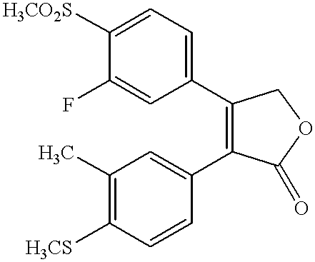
C1=C(F)C([H3CO2S])=CC=C1C1=C(C2=CC(C)=C([H3CS])C=C2)C(=O)OC1
